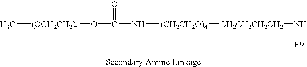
C[(OCH2CH2)n]OC(=O)N[(CH2CH2O)4][CH2CH2CH2CH2]N[F9]
